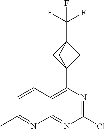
ClC1=NC(C23CC(C(F)(F)F)(C2)C3)=C2C(=N1)N=C(C)C=C2
